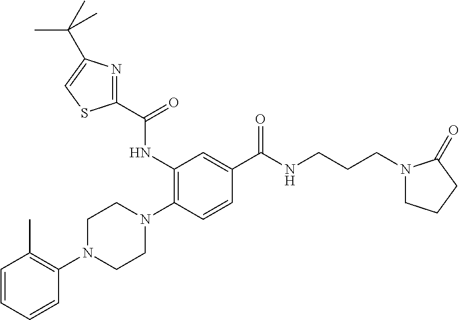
C1=CC=CC(N2CCN(C3=C(NC(C4=NC(C(C)(C)C)=CS4)=O)C=C(C(NCCCN4CCCC4=O)=O)C=C3)CC2)=C1C
